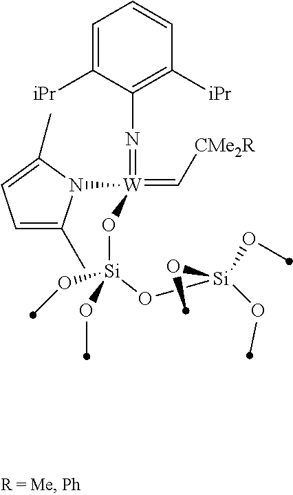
C1=C([iPr])C(N=[W](=C[CMe2R])(O[Si](OC)(O[Si](OC)(OC)OC)OC)N2C(C)=CC=C2C)=C([iPr])C=C1
